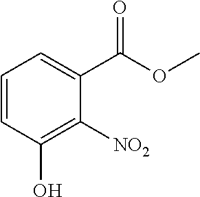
C1=CC(O)=C([NO2])C(C(OC)=O)=C1
